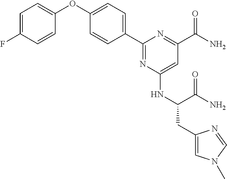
C1=C(F)C=CC(OC2=CC=C(C3=NC(NC(C(=O)N)CC4=CN(C)C=N4)=CC(C(N)=O)=N3)C=C2)=C1
